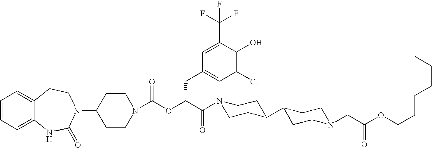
C1(N2C(=O)NC3=CC=CC=C3CC2)CCN(C(OC(C(=O)N2CCC(C3CCN(CC(OCCCCCC)=O)CC3)CC2)CC2=CC(Cl)=C(O)C(C(F)(F)F)=C2)=O)CC1
